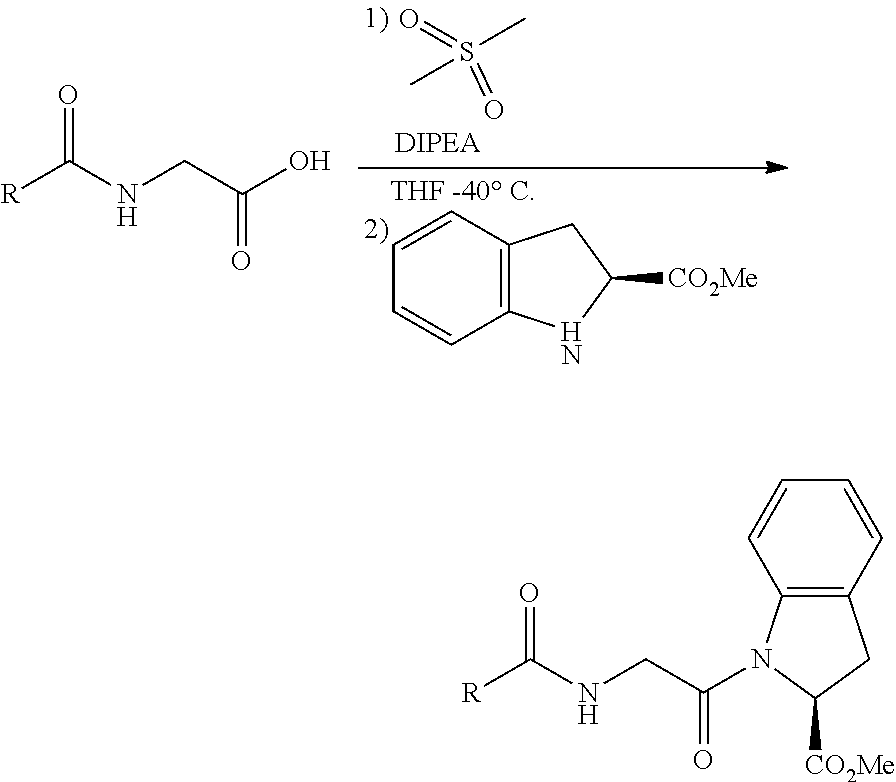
C12=C(C=CC=C1)CC([CO2Me])N2.CS(C)(=O)=O.O=C([R])NCC(=O)O.O=C([R])NCC(=O)N1C2=C(CC1[CO2Me])C=CC=C2
